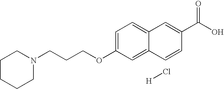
C1CCCN(CCCOC2=CC=C3C(=C2)C=CC(C(O)=O)=C3)C1.[H]Cl
